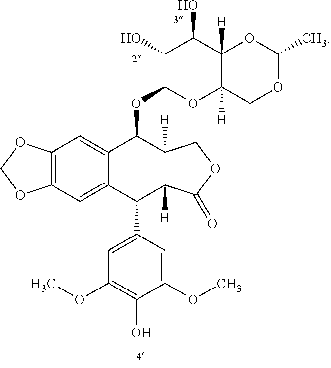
C12=C(C=C3C(=C1)C(OC1C(O)C(O)C4([H])C([H])(O1)COC(C)O4)C1([H])C([H])(C3C3=CC(OC)=C(O)C(OC)=C3)C(=O)OC1)OCO2
